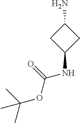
C1C(NC(=O)OC(C)(C)C)CC1N
